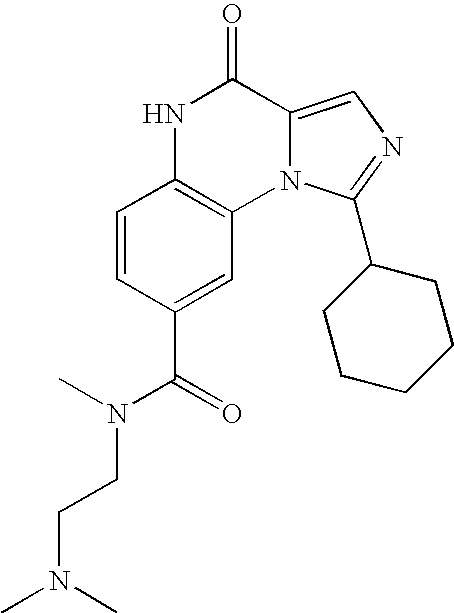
C1=CC(C(=O)N(CCN(C)C)C)=CC2=C1NC(=O)C1=CN=C(C3CCCCC3)N21
